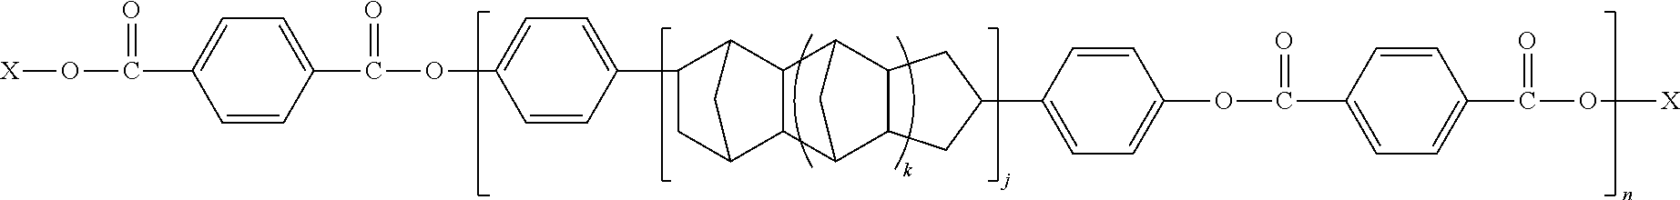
C1=CC(C(OC2=CC=C(C3CC4C5C(C3C4)C3C4C(C5C3)CC(C3=CC=C(OC(C5=CC=C(C(=O)O[X])C=C5)=O)C=C3)C4)C=C2)=O)=CC=C1C(O[X])=O
